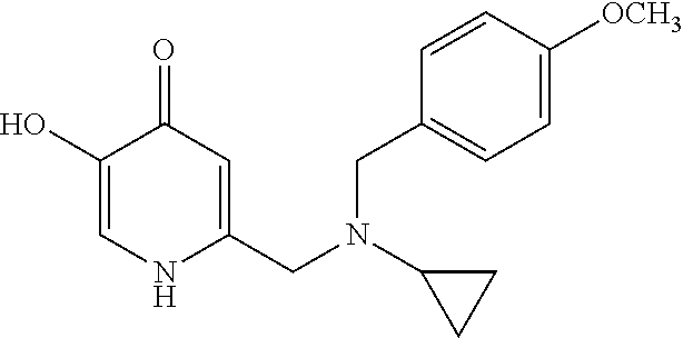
C1(O)=CNC(CN(C2CC2)CC2=CC=C([OCH3])C=C2)=CC1=O
